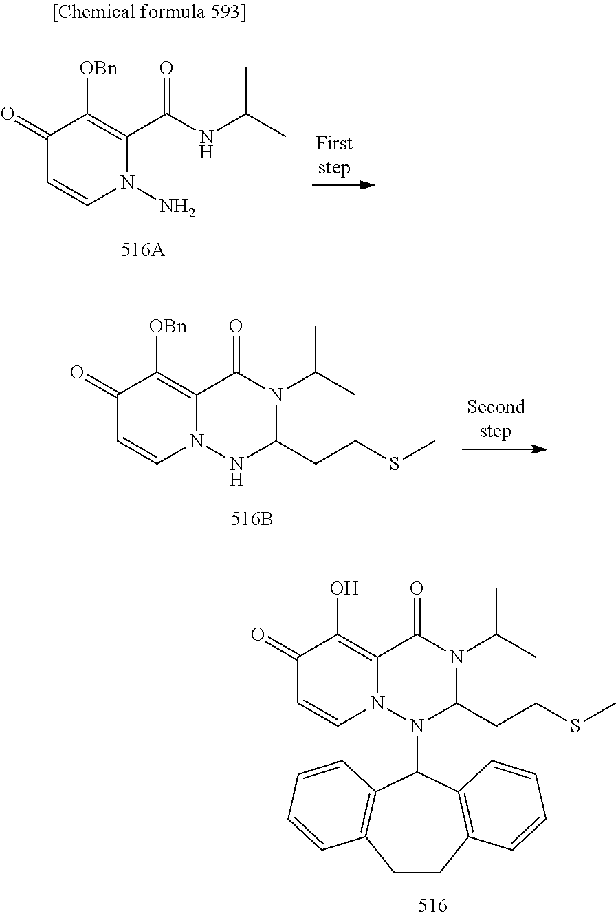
C1=CN(N)C(C(=O)NC(C)C)=C([OBn])C1=O.C1=CN2C(=C(O)C1=O)C(=O)N(C(C)C)C(CCSC)N2C1C2=C(CCC3=C1C=CC=C3)C=CC=C2.C1=CN2C(=C([OBn])C1=O)C(=O)N(C(C)C)C(CCSC)N2
